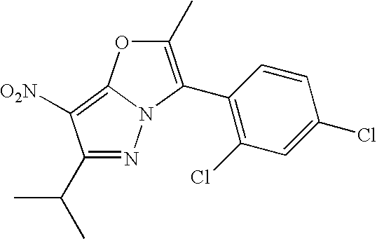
N1=C(C(C)C)C([O2N])=C2N1C(C1=C(Cl)C=C(Cl)C=C1)=C(C)O2
